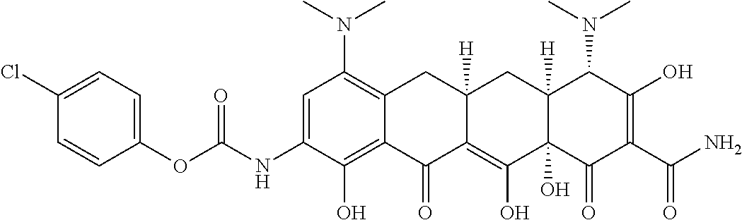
CN(C1=C2C(=C(O)C(NC(OC3=CC=C(Cl)C=C3)=O)=C1)C(=O)C1=C(O)C3(O)C([H])(CC1([H])C2)C(N(C)C)C(O)=C(C(N)=O)C3=O)C
